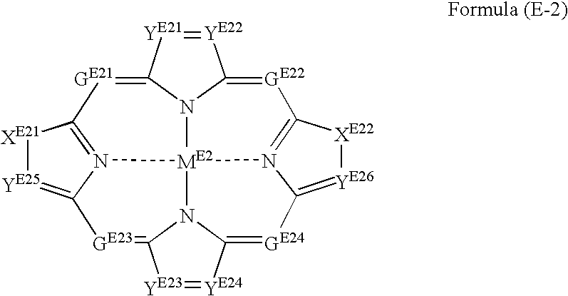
[YE22]1=[YE21]C2=[GE21]C3=N4[ME2]56N2C1=[GE22]C1=N5C(=[YE26][XE22]1)[GE24]=C1[YE24]=[YE23]C(=[GE23]C4=[YE25][XE21]3)N16
